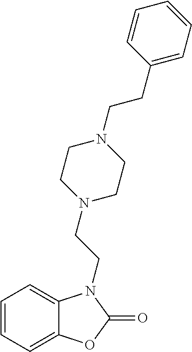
C1=CC=C2C(=C1)N(CCN1CCN(CCC3=CC=CC=C3)CC1)C(=O)O2
